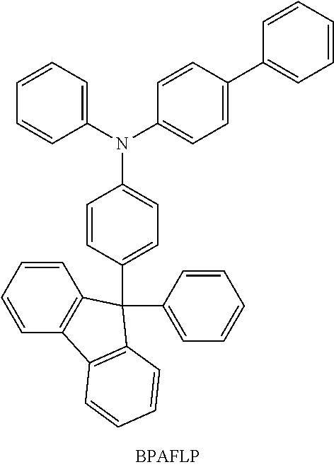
C1=CC=C(N(C2=CC=C(C3=CC=CC=C3)C=C2)C2=CC=C(C3(C4=CC=CC=C4)C4=C(C=CC=C4)C4=C3C=CC=C4)C=C2)C=C1
